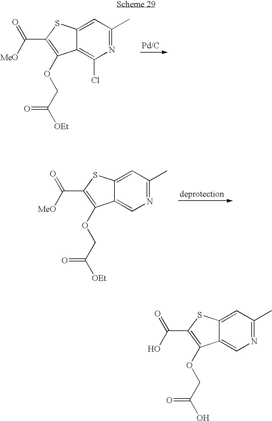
C12=CC(C)=NC(Cl)=C1C(OCC([OEt])=O)=C(C([MeO])=O)S2.C12=CC(C)=NC=C1C(OCC([OEt])=O)=C(C([MeO])=O)S2.C12=CC(C)=NC=C1C(OCC(O)=O)=C(C(O)=O)S2
